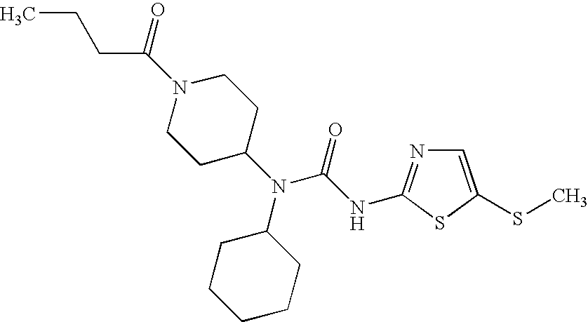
C(N1CCC(N(C2CCCCC2)C(NC2=NC=C(SC)S2)=O)CC1)(=O)CCC
